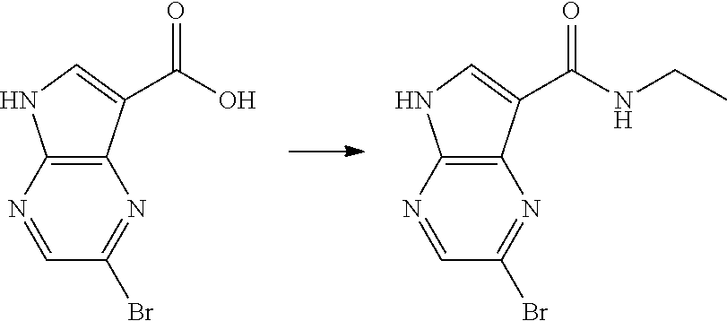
C12=C(C(C(O)=O)=CN1)N=C(Br)C=N2.C12=C(C(C(NCC)=O)=CN1)N=C(Br)C=N2
